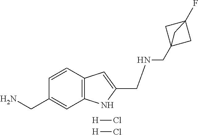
[H]Cl.[H]Cl.C1=CC2=C(C=C1CN)NC(CNCC13CC(F)(C1)C3)=C2
